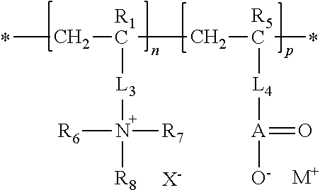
C([R1C]([L3]N([R7])([R6])[R8])C[R5C]([L4][A](=O)[O-])C)C.[X-].[M+]
